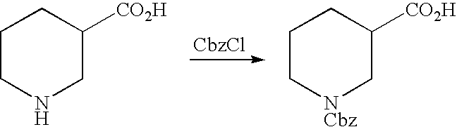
C1CNCC([CO2H])C1.[CbzCl].C1C[NCbz]CC([CO2H])C1
